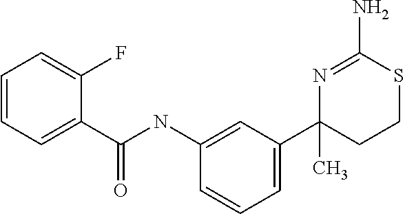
C1(C)(C2=CC=CC(NC(C3=CC=CC=C3F)=O)=C2)N=C(N)SCC1
